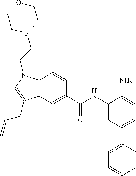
C12=C(C=C(C(NC3=CC(C4=CC=CC=C4)=CC=C3N)=O)C=C1)C(CC=C)=CN2CCN1CCOCC1
